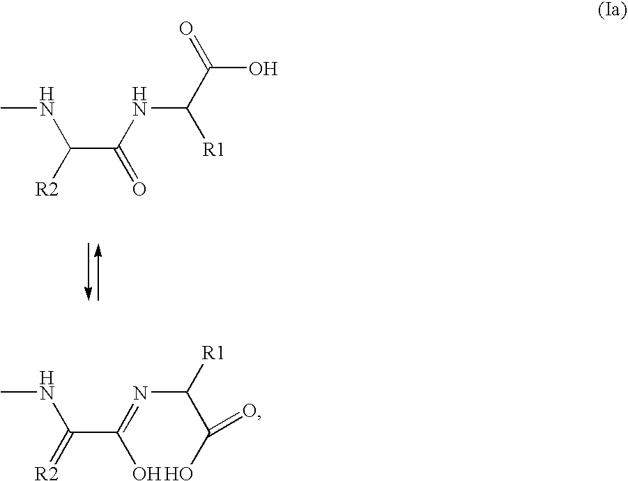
CNC(C(=O)NC(C(O)=O)[R1])[R2].CNC(C(O)=NC([R1])C(O)=O)=[R2]
